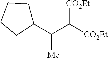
[CO2Et]C([CO2Et])C(C1CCCC1)[Me]
